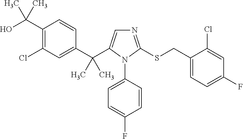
C1(C(O)(C)C)=C(Cl)C=C(C(C2=CN=C(SCC3=CC=C(F)C=C3Cl)N2C2=CC=C(F)C=C2)(C)C)C=C1
